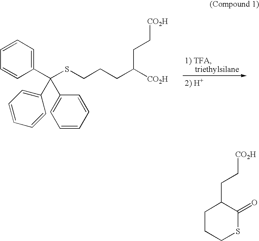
C1=C(C(SCCCC([CO2H])CC[CO2H])(C2=CC=CC=C2)C2=CC=CC=C2)C=CC=C1.C1C(CC[CO2H])C(=O)SCC1
